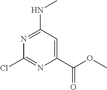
N1=C(NC)C=C(C(OC)=O)N=C1Cl
